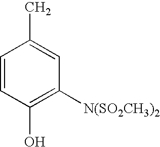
C1=CC(O)=C([N(SO2CH3)2])C=C1C
